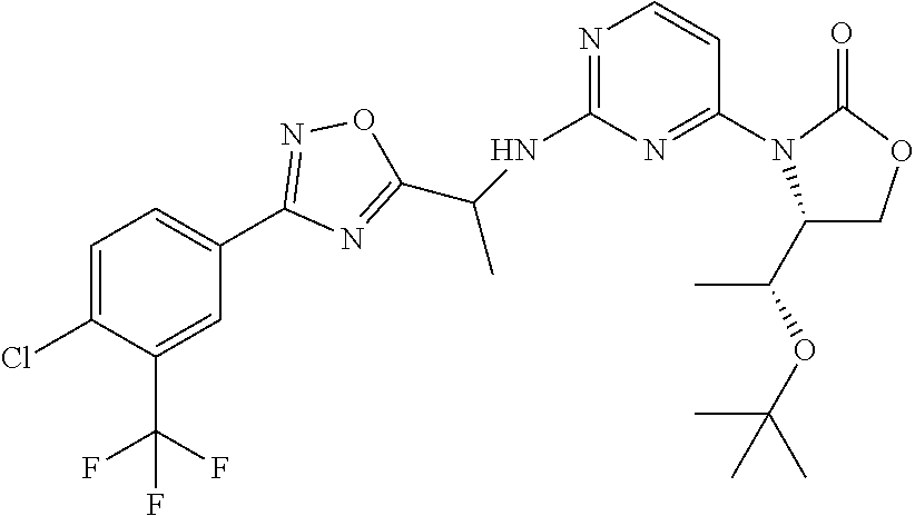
C1(NC(C2=NC(C3=CC=C(Cl)C(C(F)(F)F)=C3)=NO2)C)=NC=CC(N2C(C(C)OC(C)(C)C)COC2=O)=N1
